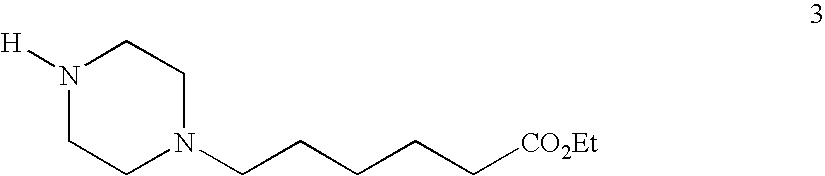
N1([H])CCN(CCCCC[CO2Et])CC1
